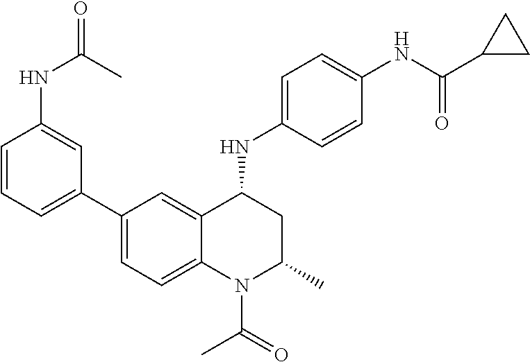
C1(NC2CC(C)N(C(C)=O)C3=CC=C(C4=CC=CC(NC(=O)C)=C4)C=C23)=CC=C(NC(C2CC2)=O)C=C1
